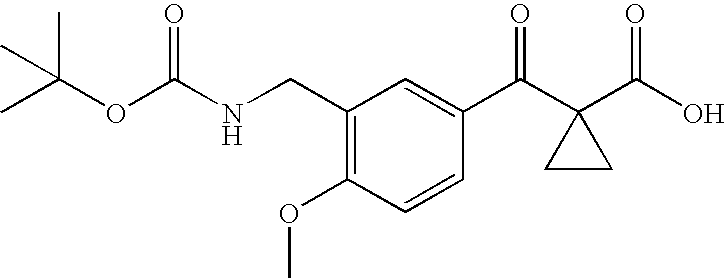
C1(CNC(OC(C)(C)C)=O)=C(OC)C=CC(C(C2(C(O)=O)CC2)=O)=C1
